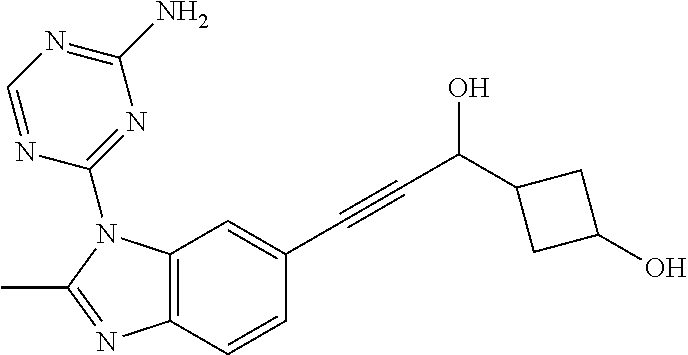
C12=C(C=CC(C#CC(O)C3CC(O)C3)=C1)N=C(C)N2C1=NC(N)=NC=N1
